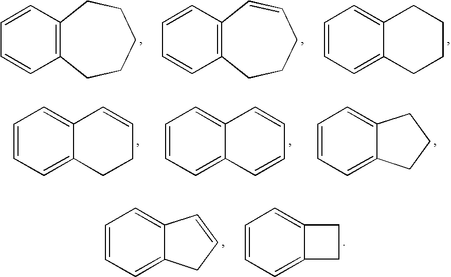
C1=CC=CC2=C1CCCCC2.C1=CC=CC2=C1C=CCCC2.C1=CC=C2C(=C1)CCCC2.C1=CC=C2C(=C1)C=CCC2.C1=CC=C2C(=C1)C=CC=C2.C1=CC=C2C(=C1)CCC2.C1=CC=C2C(=C1)C=CC2.C1=CC=C2C(=C1)CC2
